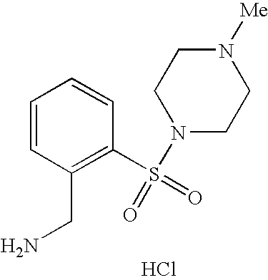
C1=CC(CN)=C(S(=O)(N2CCN([Me])CC2)=O)C=C1.Cl
